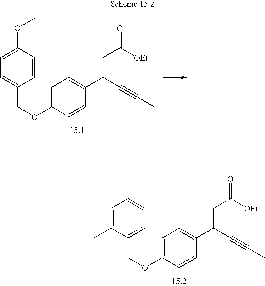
C1=C(OCC2=CC=C(OC)C=C2)C=CC(C(C#CC)CC(=O)[OEt])=C1.C1=C(OCC2=CC=CC=C2C)C=CC(C(C#CC)CC(=O)[OEt])=C1
